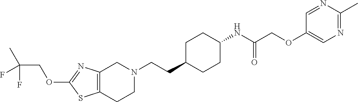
C12=C(CCN(CCC3CCC(NC(COC4=CN=C(C)N=C4)=O)CC3)C1)SC(OCC(C)(F)F)=N2
